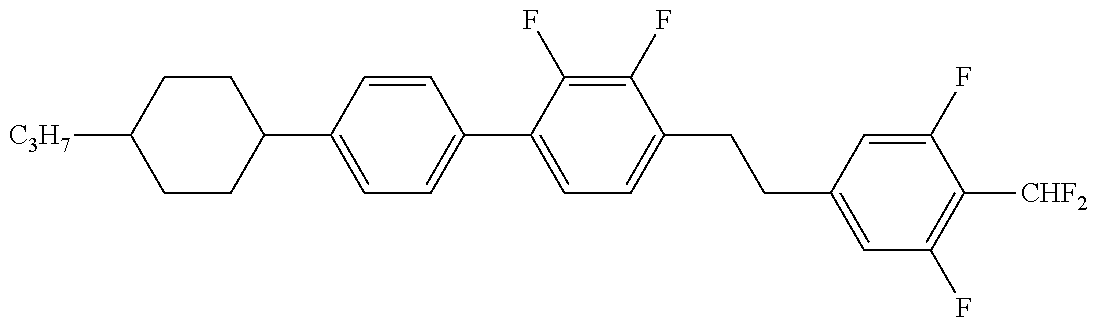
C1(C2=CC=C(C3=CC=C(CCC4=CC(F)=C([CHF2])C(F)=C4)C(F)=C3F)C=C2)CCC([C3H7])CC1
